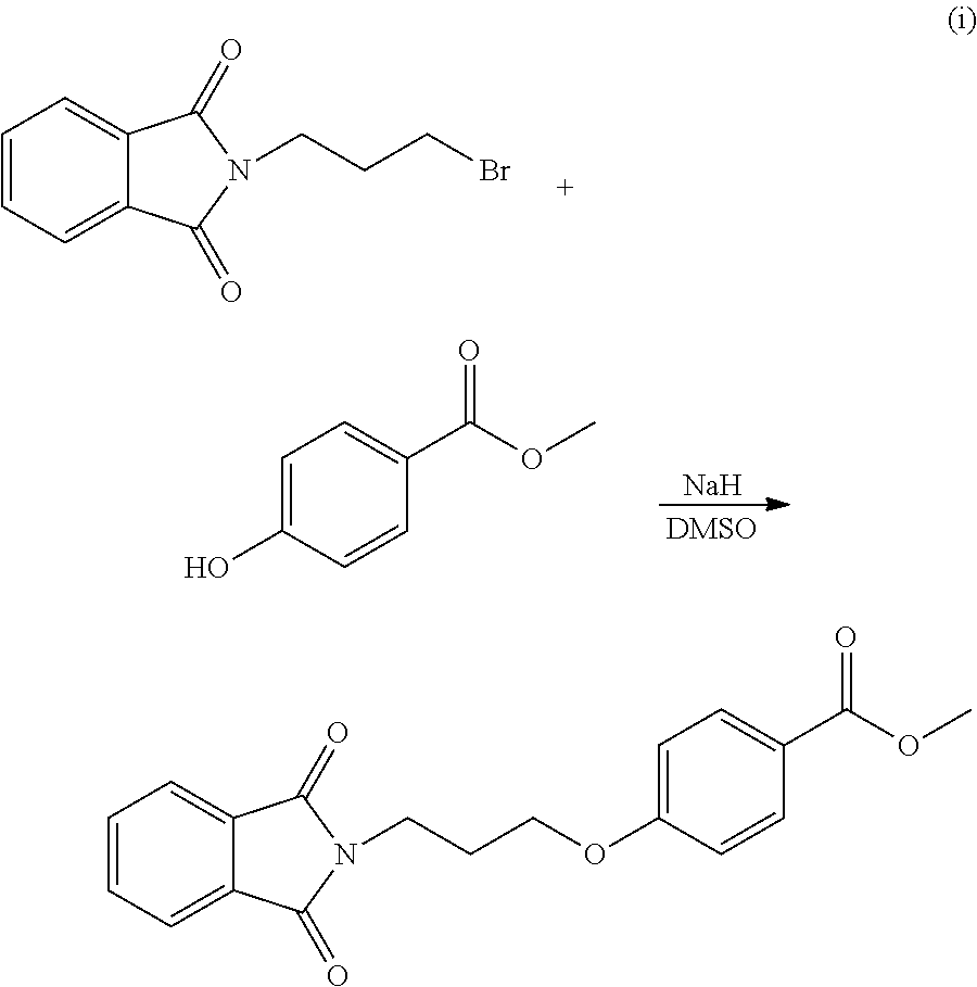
C1=CC=C2C(=C1)C(=O)N(CCCBr)C2=O.[Na].C1=C(O)C=CC(C(OC)=O)=C1.C1=CC=C2C(=C1)C(=O)N(CCCOC1=CC=C(C(OC)=O)C=C1)C2=O
